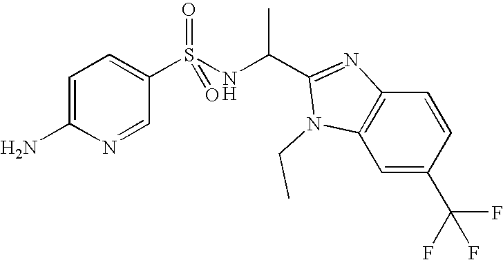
C1=C(N)N=CC(S(NC(C2=NC3=C(C=C(C(F)(F)F)C=C3)N2CC)C)(=O)=O)=C1
